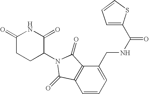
C1(CNC(=O)C2=CC=CS2)=CC=CC2=C1C(=O)N(C1C(=O)NC(=O)CC1)C2=O
